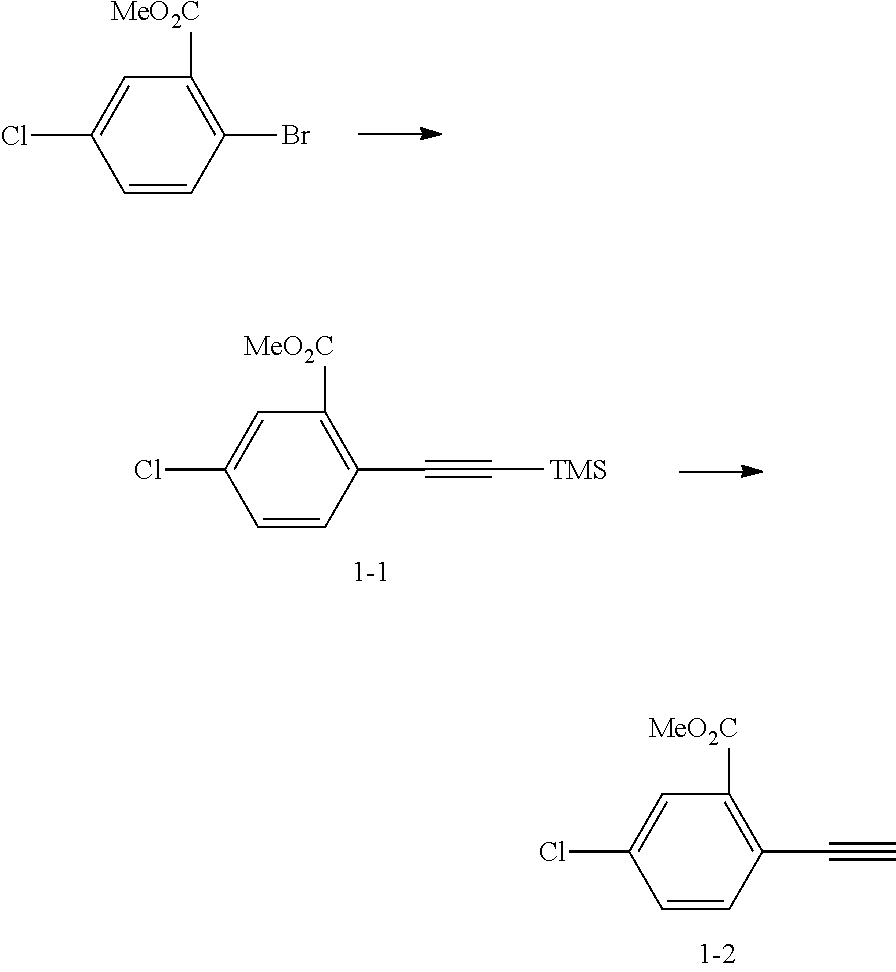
C1=CC(Br)=C([MeO2C])C=C1Cl.C1=CC(C#C[TMS])=C([MeO2C])C=C1Cl.C1=CC(C#C)=C([MeO2C])C=C1Cl
